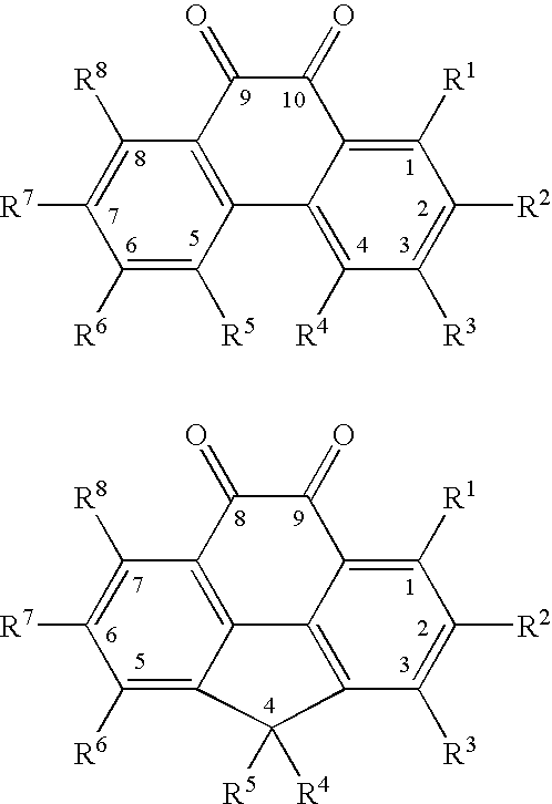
C1([R3])=C([R2])C([R1])=C2C(=C1[R4])C1=C(C(=O)C2=O)C([R8])=C([R7])C([R6])=C1[R5].C1([R3])=C([R2])C([R1])=C2C3=C1C([R5])([R4])C1=C([R6])C([R7])=C([R8])C(=C31)C(=O)C2=O
